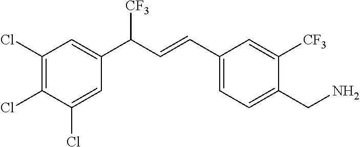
C(C1=CC=C(C=CC(C2=CC(Cl)=C(Cl)C(Cl)=C2)[CF3])C=C1[CF3])N
